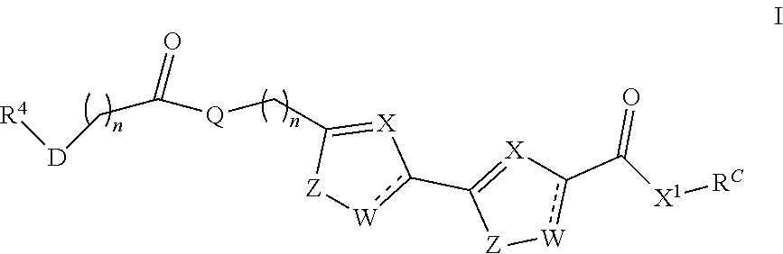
[R4][D]CC([Q]CC1=[X]c(C2=[X]c(C([X1][RC])=O)[W][Z]2)[W][Z]1)=O
